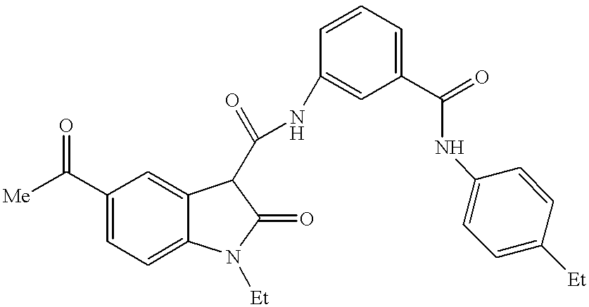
[Me]C(C1=CC=C2C(=C1)C(C(NC1=CC(C(=O)NC3=CC=C([Et])C=C3)=CC=C1)=O)C(=O)N2[Et])=O
